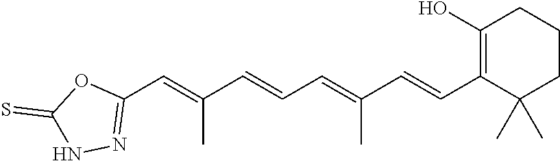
C1(O)=C(C=CC(=CC=CC(=CC2=NNC(=S)O2)C)C)C(C)(C)CCC1
